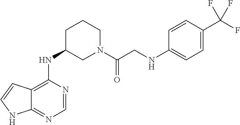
C12=C(NC3CN(C(CNC4=CC=C(C(F)(F)F)C=C4)=O)CCC3)N=CN=C1NC=C2
